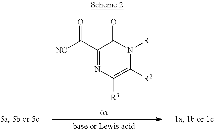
[NC]C(C1=NC([R3])=C([R2])N([R1])C1=O)=O
